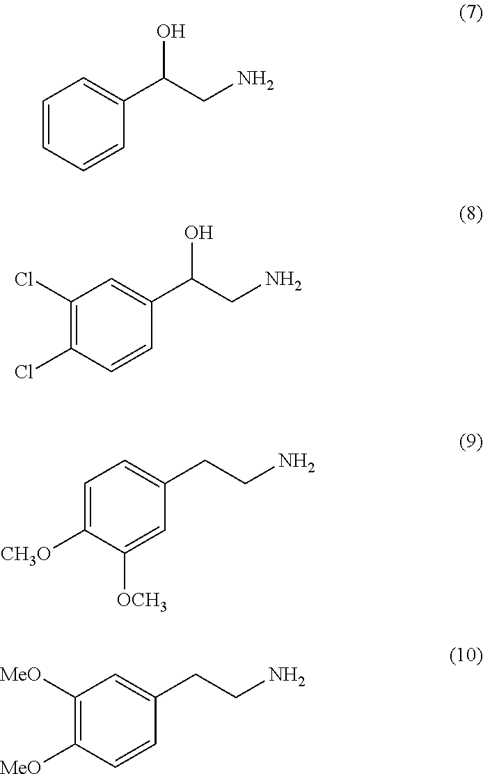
C1=CC=CC(C(CN)O)=C1.C1(Cl)=C(Cl)C=CC(C(CN)O)=C1.C1=C([CH3O])C([OCH3])=CC(CCN)=C1.C1([MeO])=C([MeO])C=CC(CCN)=C1
